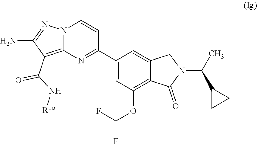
C1(N)=NN2C(=C1C(N[R1a])=O)N=C(C1=CC(OC(F)F)=C3C(=C1)CN(C(C1CC1)C)C3=O)C=C2
